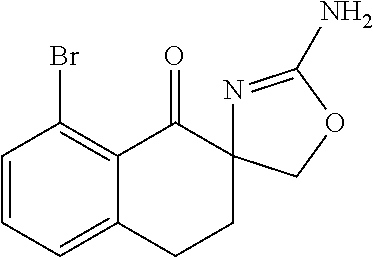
C1=CC=C2C(=C1Br)C(=O)C1(CC2)N=C(N)OC1
